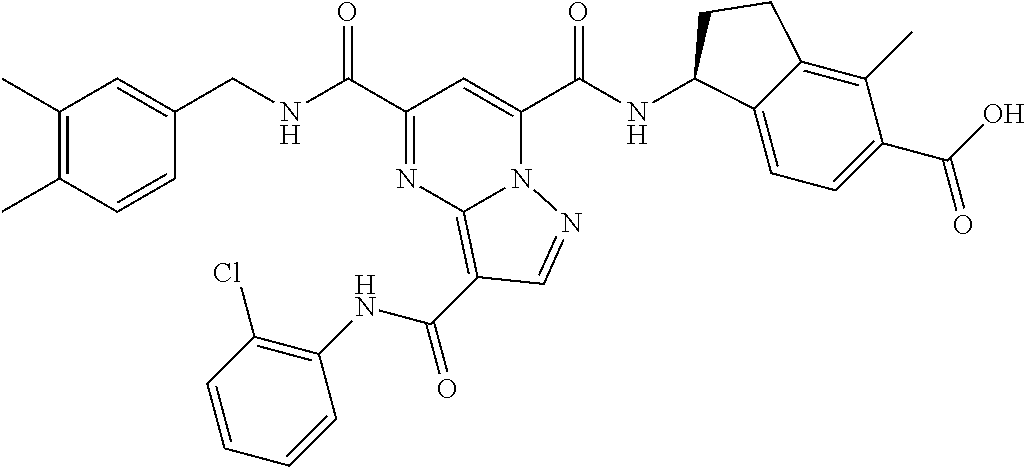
C(NC(C1=NC2=C(C(NC3=C(Cl)C=CC=C3)=O)C=NN2C(C(NC2C3=CC=C(C(=O)O)C(C)=C3CC2)=O)=C1)=O)C1=CC(C)=C(C)C=C1
